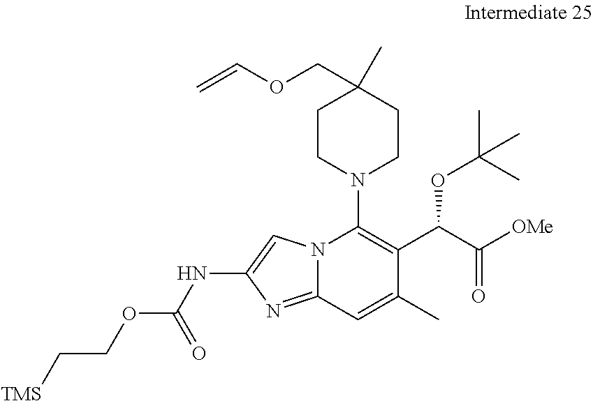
N12C(=NC(NC(OCC[TMS])=O)=C1)C=C(C)C(C(C([OMe])=O)OC(C)(C)C)=C2N1CCC(C)(COC=C)CC1
